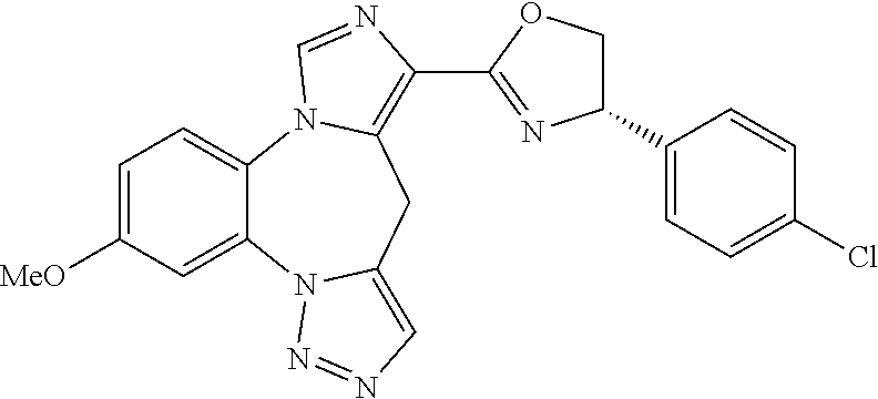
C1=C([MeO])C=C2C(=C1)N1C(=C(C3=NC(C4=CC=C(Cl)C=C4)CO3)N=C1)CC1=CN=NN21
